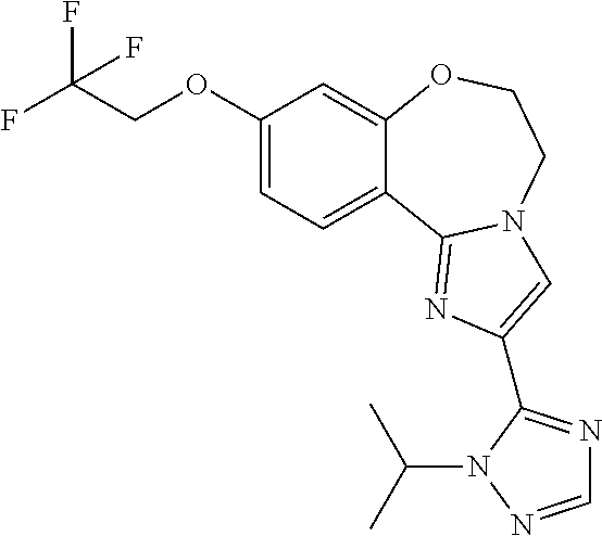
C1(OCC(F)(F)F)=CC=C2C(=C1)OCCN1C2=NC(C2=NC=NN2C(C)C)=C1
